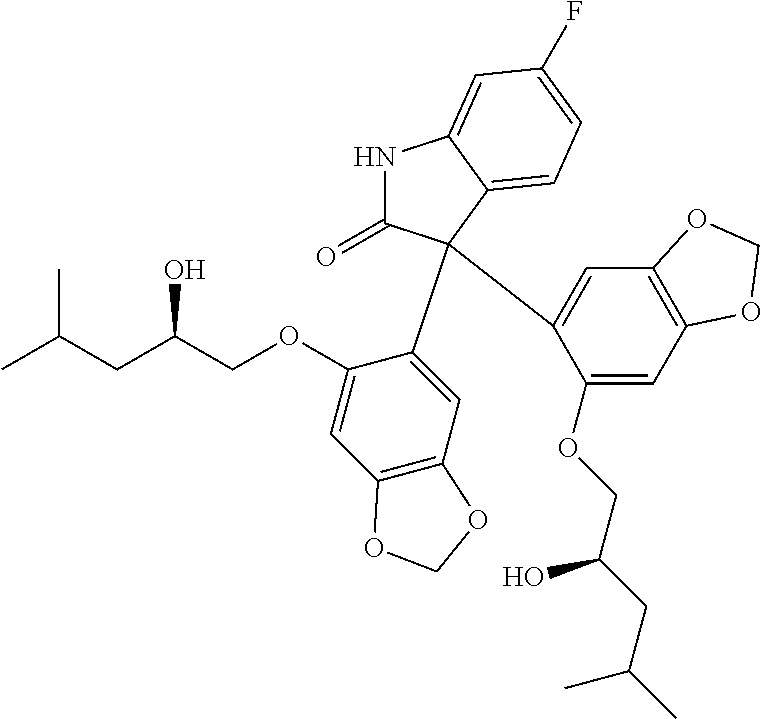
C1(OCC(CC(C)C)O)=CC2=C(C=C1C1(C3=CC4=C(C=C3OCC(CC(C)C)O)OCO4)C(=O)NC3=CC(F)=CC=C31)OCO2
